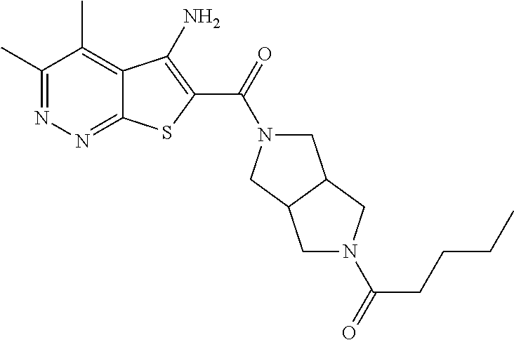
C1(C)=NN=C2C(=C1C)C(N)=C(C(=O)N1CC3C(C1)CN(C(CCCC)=O)C3)S2
